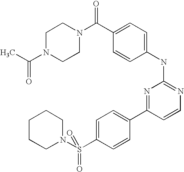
C1N(C(C)=O)CCN(C(C2=CC=C(NC3=NC=CC(C4=CC=C(S(N5CCCCC5)(=O)=O)C=C4)=N3)C=C2)=O)C1
